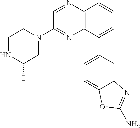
C12=C(C=CC=C1C1=CC=C3C(=C1)N=C(N)O3)N=CC(N1CCNC(C)C1)=N2
